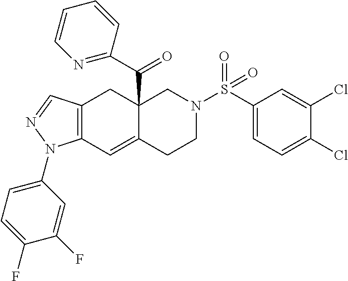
C12=C(C=C3C(C(=O)C4=NC=CC=C4)(C1)CN(S(=O)(=O)C1=CC=C(Cl)C(Cl)=C1)CC3)N(C1=CC=C(F)C(F)=C1)N=C2
